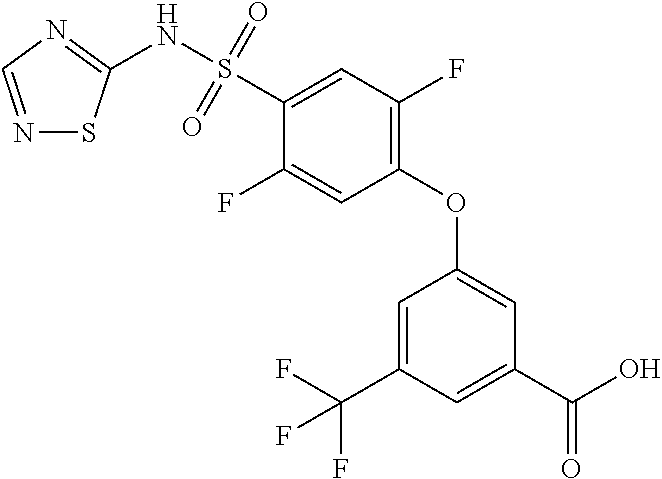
N1=CN=C(NS(C2=CC(F)=C(OC3=CC(C(O)=O)=CC(C(F)(F)F)=C3)C=C2F)(=O)=O)S1
